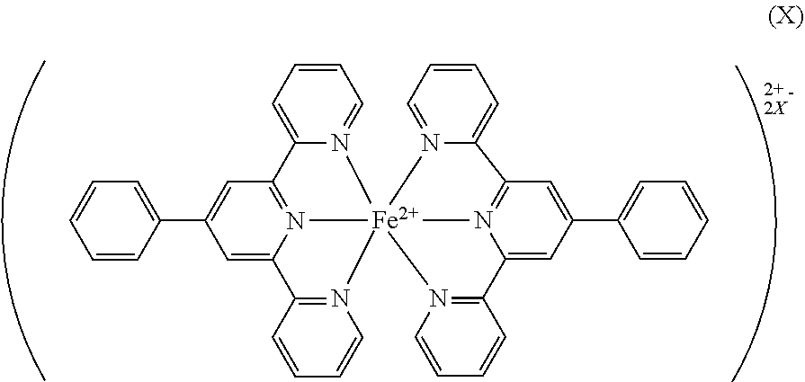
C1=CC=C2N(=C1)[Fe]134(N5=C2C=C(C2=CC=CC=C2)C=C5C2=N1C=CC=C2)N1=CC=CC=C1C1=N3C(=CC(C2=CC=CC=C2)=C1)C1=N4C=CC=C1
